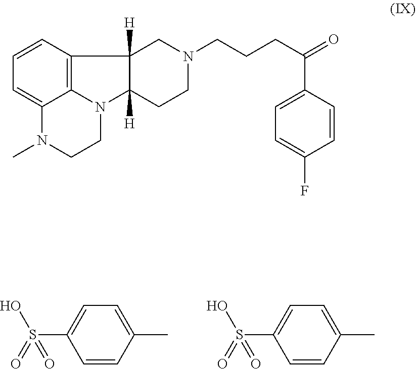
C1=CC2=C3C(=C1)N(C)CCN3C1([H])C2([H])CN(CCCC(=O)C2=CC=C(F)C=C2)CC1.C1=CC(C)=CC=C1S(O)(=O)=O.C1=CC(C)=CC=C1S(O)(=O)=O
